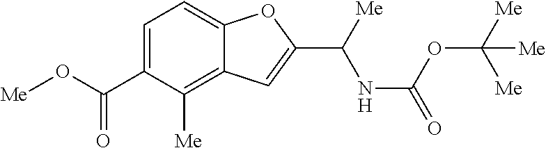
C1=C(C(O[Me])=O)C([Me])=C2C(=C1)OC(C(NC(OC([Me])([Me])[Me])=O)[Me])=C2
